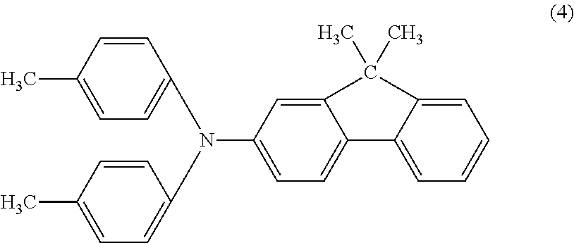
C1=CC(C)=CC=C1N(C1=CC=C2C(=C1)C(C)(C)C1=CC=CC=C21)C1=CC=C(C)C=C1
